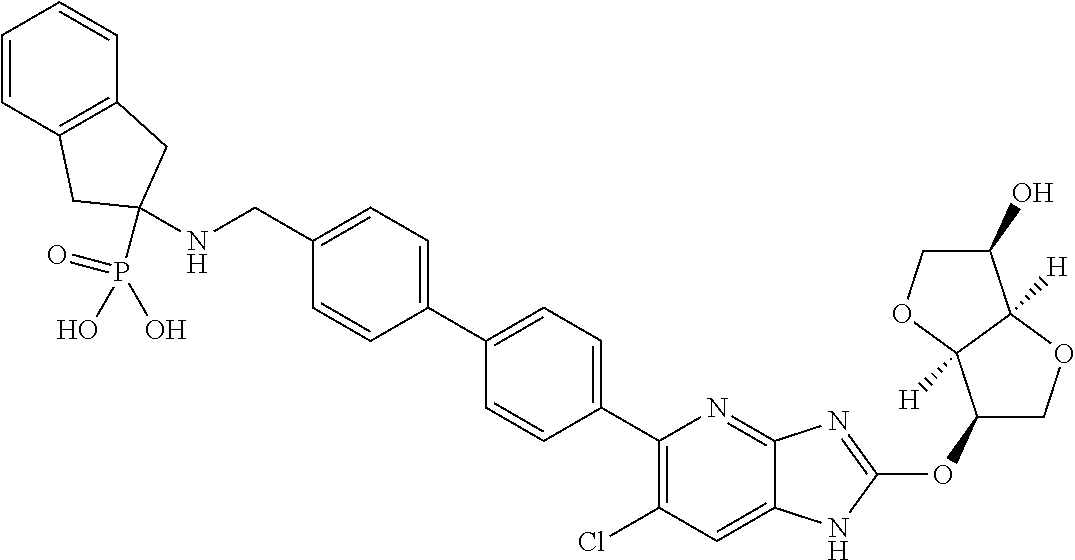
C(C1=CC=C(C2=CC=C(C3=C(Cl)C=C4C(=N3)N=C(OC3COC5([H])C3([H])OCC5O)N4)C=C2)C=C1)NC1(P(O)(O)=O)CC2=C(C=CC=C2)C1
